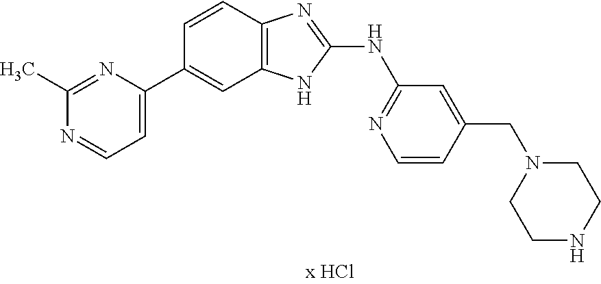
N1=CC=C(C2=CC3=C(C=C2)N=C(NC2=NC=CC(CN4CCNCC4)=C2)N3)N=C1C
